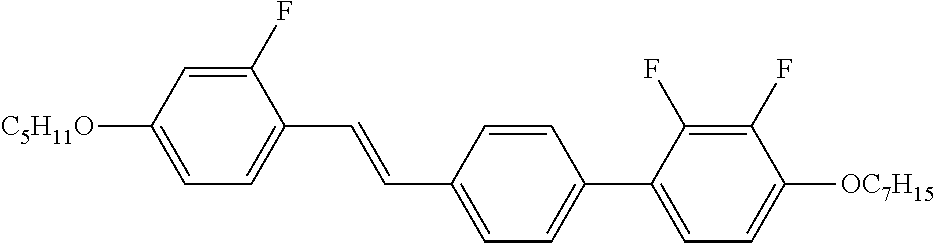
C1(F)=CC([C5H11O])=CC=C1C=CC1=CC=C(C2=CC=C([OC7H15])C(F)=C2F)C=C1
